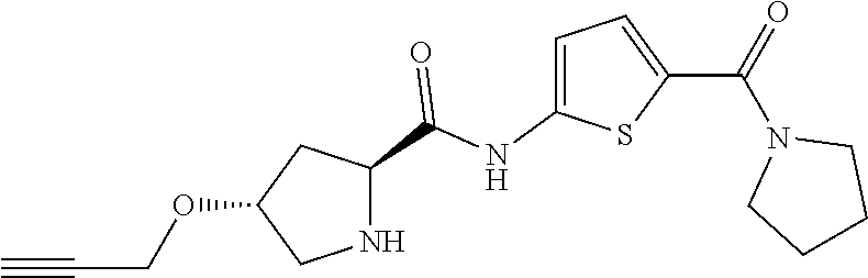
C1(OCC#C)CNC(C(NC2=CC=C(C(=O)N3CCCC3)S2)=O)C1
